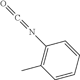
O=C=NC1=C(C)C=CC=C1
